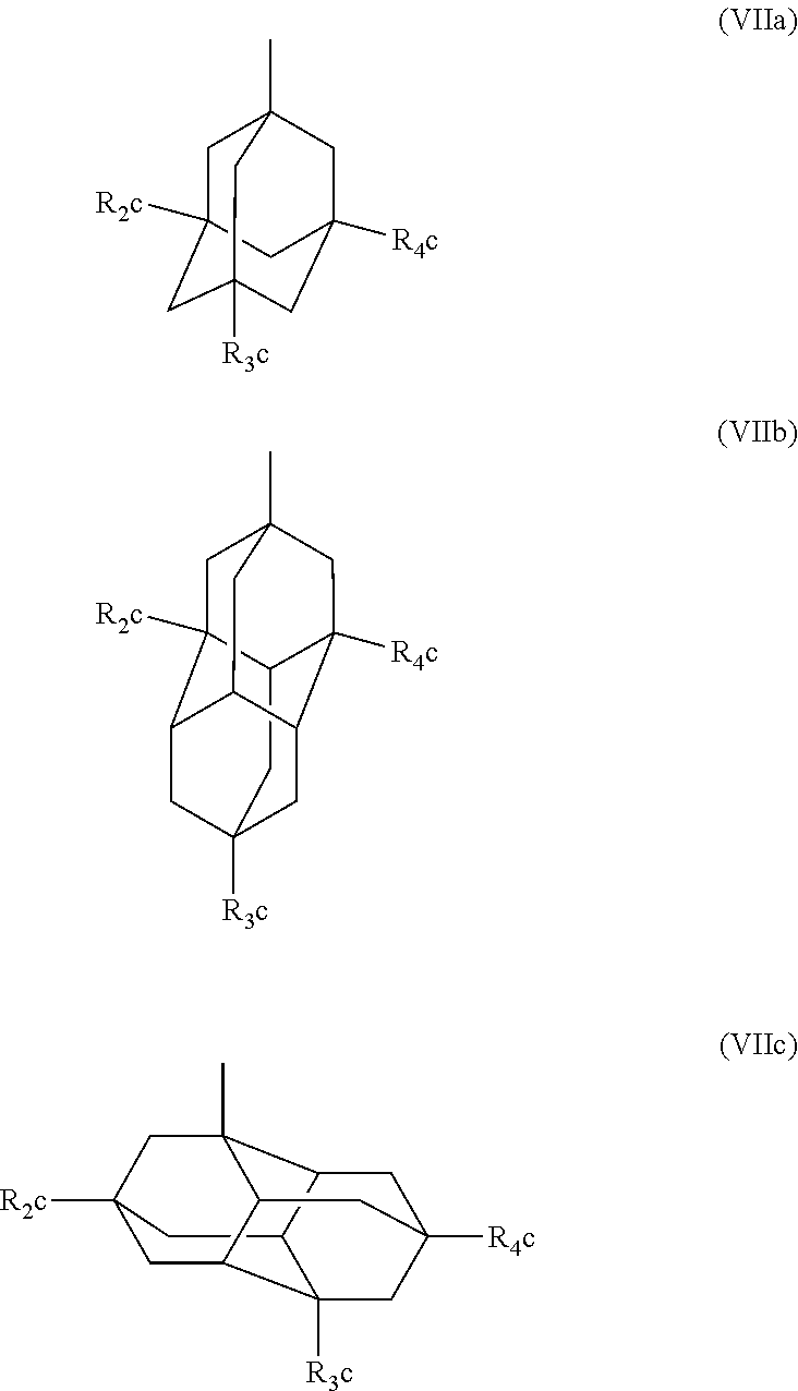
C1C2([R2c])CC3([R3c])CC([R4c])(CC1(C)C3)C2.C1C2([R2c])C3C4([R4c])CC1(C)CC1C2CC([R3c])(CC41)C3.C1C2C3([R3c])C4CC1([R2c])CC1(C)C2CC([R4c])(C3)CC41
